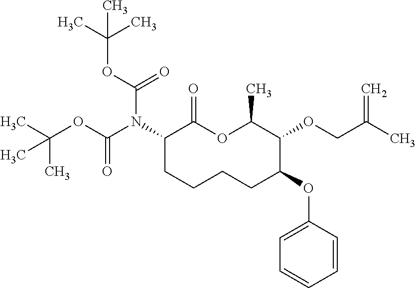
C1(N(C(OC(C)(C)C)=O)C(OC(C)(C)C)=O)CCCCC(OC2=CC=CC=C2)C(OCC(C)=C)C(C)OC1=O
